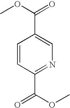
C1=CC(C(OC)=O)=NC=C1C(OC)=O
